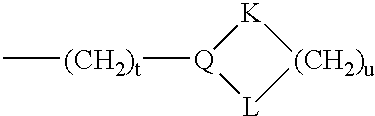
[K]1[Q]([(CH2)t]C)[L][(CH2)u]1
